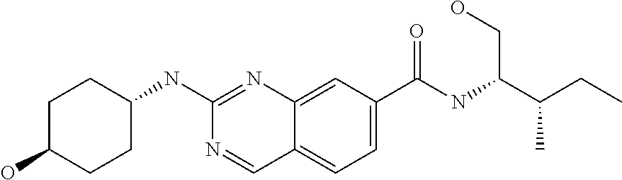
C1C(NC2=NC3=CC(C(NC(C(CC)C)CO)=O)=CC=C3C=N2)CCC(O)C1
